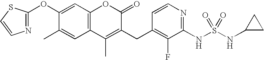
N1=C(OC2=CC3=C(C=C2C)C(C)=C(CC2=C(F)C(NS(NC4CC4)(=O)=O)=NC=C2)C(=O)O3)SC=C1
